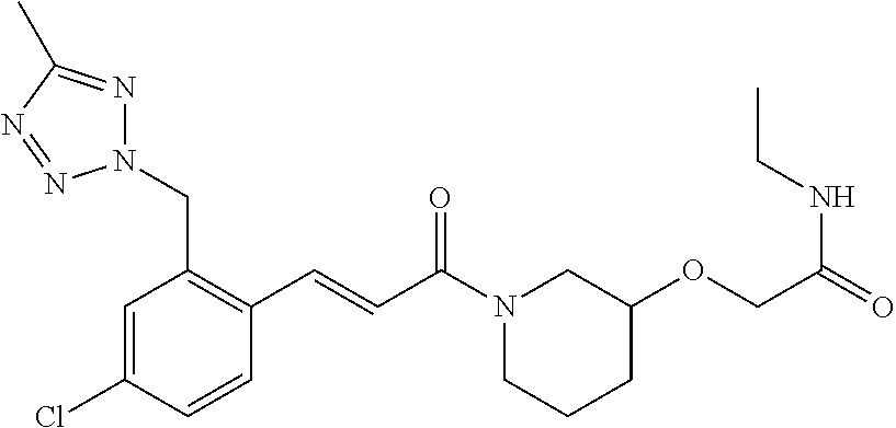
C1(C=CC(N2CCCC(OCC(=O)NCC)C2)=O)=C(CN2N=C(C)N=N2)C=C(Cl)C=C1
